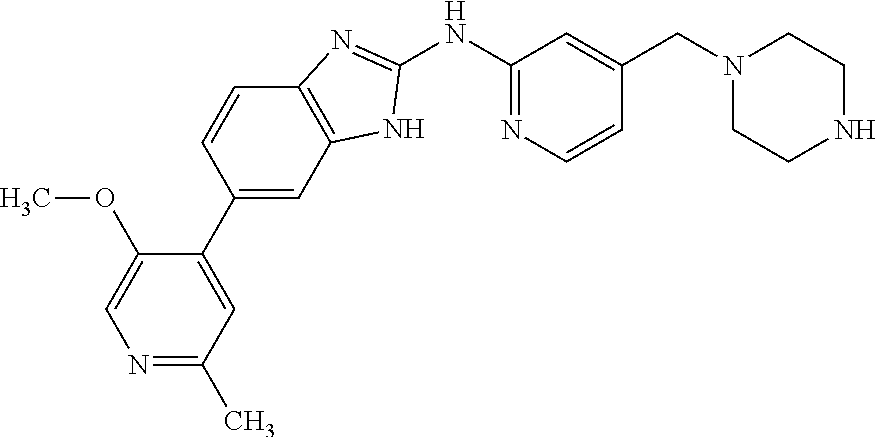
C1(NC2=NC=CC(CN3CCNCC3)=C2)=NC2=C(N1)C=C(C1=CC(C)=NC=C1OC)C=C2
